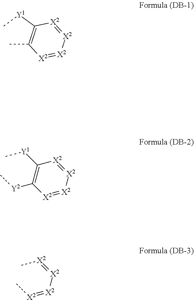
CC1=C([Y1]C)[X2]=[X2][X2]=[X2]1.C1([Y1]C)=C([Y2]C)[X2]=[X2][X2]=[X2]1.C[X2]=[X2][X2]=[X2]C
